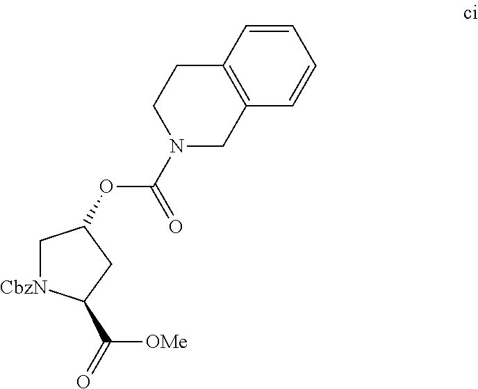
C1[CbzN]C(C(=O)[OMe])CC1OC(N1CC2=C(CC1)C=CC=C2)=O
